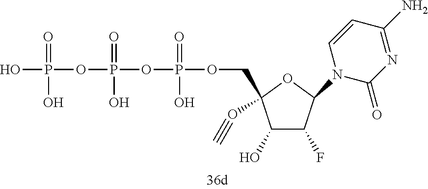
OP(=O)(O)OP(=O)(O)OP(=O)(O)OCC1(O#C)C(O)C(F)C(N2C(=O)N=C(N)C=C2)O1
